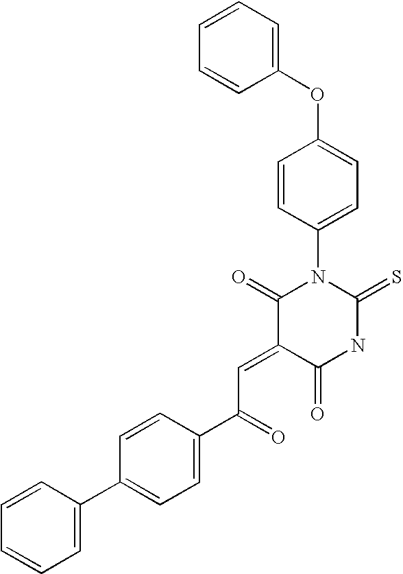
C1(OC2=CC=C(N3C(=O)C(=CC(C4=CC=C(C5=CC=CC=C5)C=C4)=O)C(=O)NC3=S)C=C2)=CC=CC=C1
